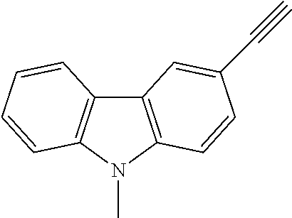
C12=C(N(C)C3=C1C=CC=C3)C=CC(C#C)=C2
